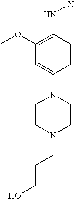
C1=C(N2CCN(CCCO)CC2)C=CC(N[X1])=C1OC
